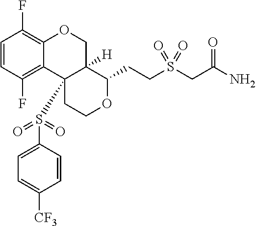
C1=CC(F)=C2C(=C1F)OCC1([H])C(CCS(CC(N)=O)(=O)=O)OCCC21S(C1=CC=C([CF3])C=C1)(=O)=O
